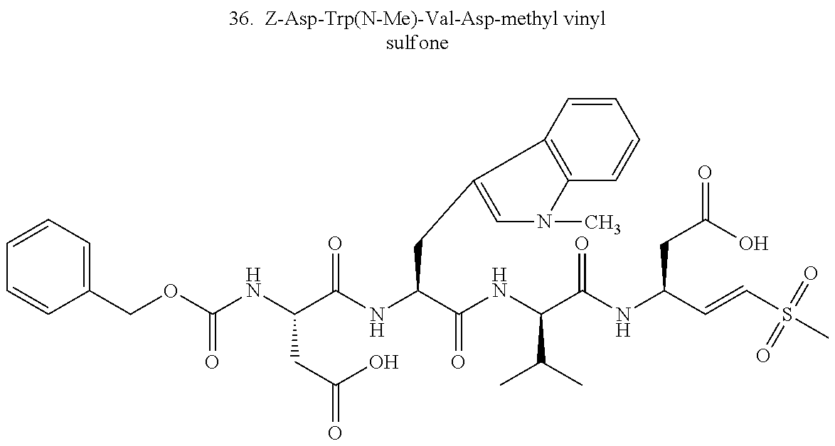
C1=CC=C(COC(NC(C(NC(C(NC(C(NC(C=CS(C)(=O)=O)CC(=O)O)=O)C(C)C)=O)CC2=CN(C)C3=C2C=CC=C3)=O)CC(=O)O)=O)C=C1
